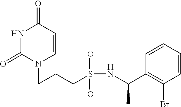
N1C(=O)N(CCCS(NC(C2=C(Br)C=CC=C2)C)(=O)=O)C=CC1=O
